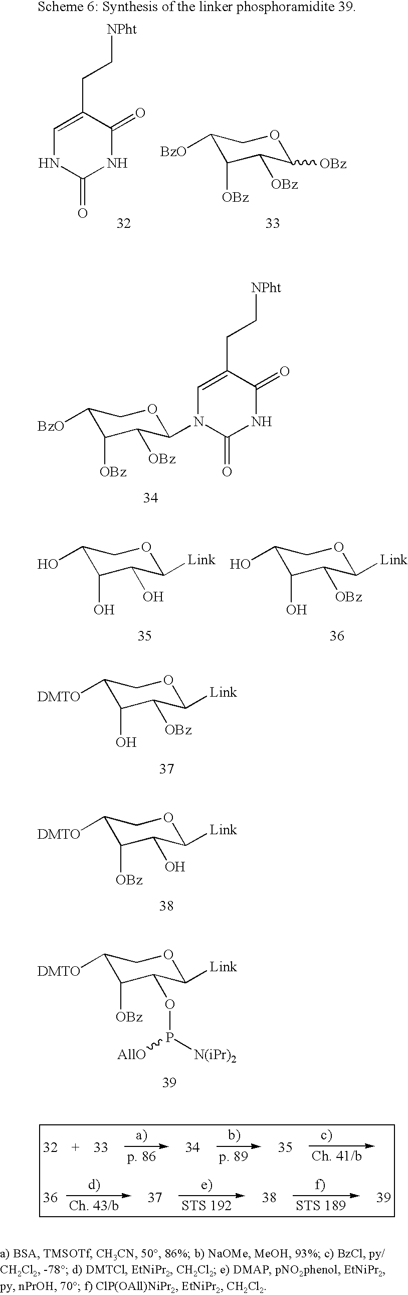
C1([BzO])C([OBz])C([OBz])C(N2C(=O)NC(=O)C(CC[NPht])=C2)OC1.C1(O)C(O)C(O)C([Link])OC1.C1(O)C(O)C([OBz])C([Link])OC1.C1([DMTO])C([OBz])C(O)C([Link])OC1.C1([DMTO])C([OBz])C(OP([N(iPr)2])[AllO])C([Link])OC1.C1([DMTO])C(O)C([OBz])C([Link])OC1.C1=C(CC[NPht])C(=O)NC(=O)N1.C1([BzO])C([OBz])C([OBz])C([OBz])OC1
